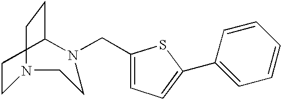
C1(CN2CCCN(CC)CC2)=CC=C(C2=CC=CC=C2)S1
